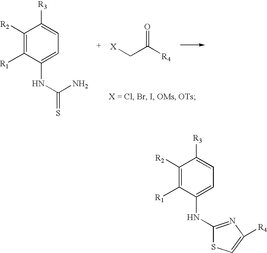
C1([R2])=C([R1])C(NC(=S)N)=CC=C1[R3].[X]CC(=O)[R4].C1([R2])=C([R1])C(NC2=NC([R4])=CS2)=CC=C1[R3]
